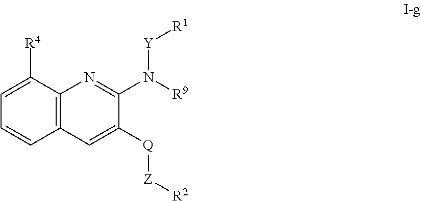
C12=C(C([R4])=CC=C1)N=C(N([R9])[Y][R1])C([Q][Z][R2])=C2
